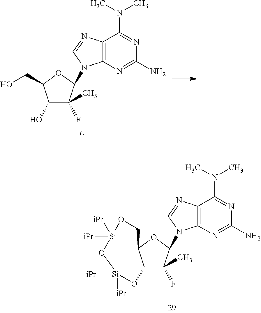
C1(O)C(F)(C)C(N2C3=C(N=C2)C(N(C)C)=NC(N)=N3)OC1CO.C12C(F)(C)C(N3C4=C(N=C3)C(N(C)C)=NC(N)=N4)OC1CO[Si]([iPr])([iPr])O[Si]([iPr])([iPr])O2
